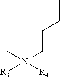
[N+](CCCC)(C)([R3])[R4]
